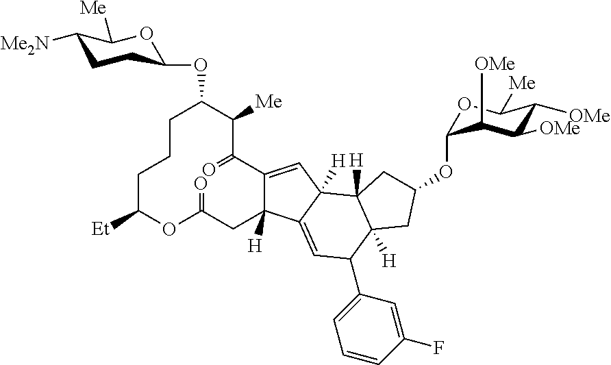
C1CCC([Et])OC(=O)CC2([H])C(=CC3([H])C2=CC(C2=CC=CC(F)=C2)C2([H])CC(OC4OC([Me])C([OMe])C([OMe])C4[OMe])CC23[H])C(=O)C([Me])C1OC1CCC([Me2N])C([Me])O1
